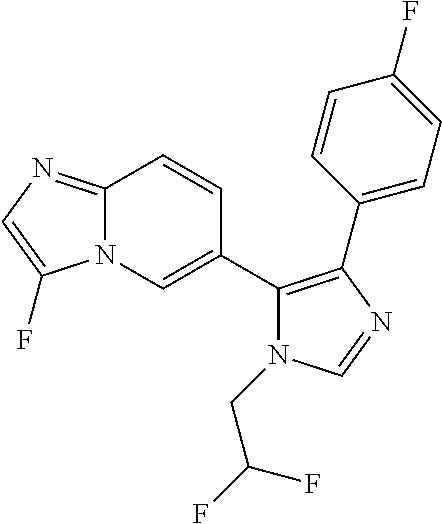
C12=NC=C(F)N1C=C(C1=C(C3=CC=C(F)C=C3)N=CN1CC(F)F)C=C2
